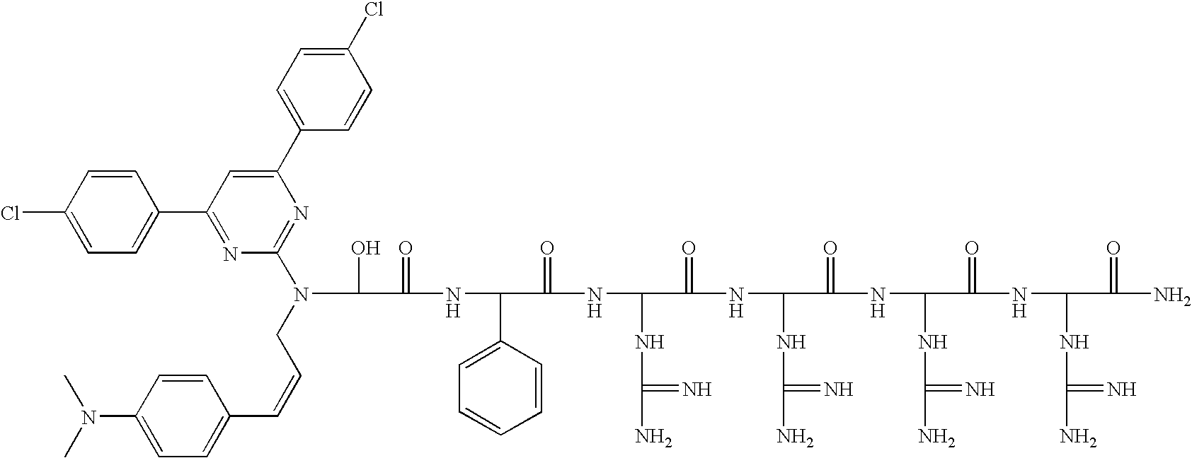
OC(C(=O)NC(C1=CC=CC=C1)C(=O)NC(NC(N)=N)C(=O)NC(NC(N)=N)C(=O)NC(NC(N)=N)C(=O)NC(NC(N)=N)C(=O)N)N(C1=NC(C2=CC=C(Cl)C=C2)=CC(C2=CC=C(Cl)C=C2)=N1)CC=CC1=CC=C(N(C)C)C=C1
